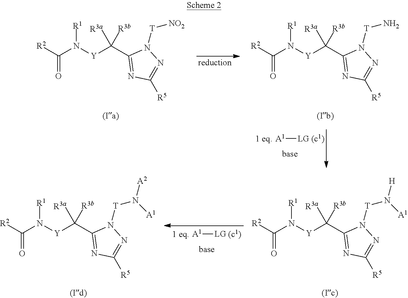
C(N([Y]C(C1=NC([R5])=NN1[T][NO2])([R3a])[R3b])[R1])([R2])=O.C(N([Y]C(C1=NC([R5])=NN1[T]N)([R3a])[R3b])[R1])([R2])=O.[A1][LG].C(N([Y]C(C1=NC([R5])=NN1[T]N([H])[A1])([R3a])[R3b])[R1])([R2])=O.[A1][LG].C(N([Y]C(C1=NC([R5])=NN1[T]N([A2])[A1])([R3a])[R3b])[R1])([R2])=O
